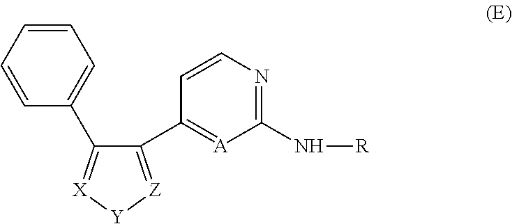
C1(C2=[A]C(N[R])=NC=C2)=[Z][Y][X]=C1C1=CC=CC=C1
